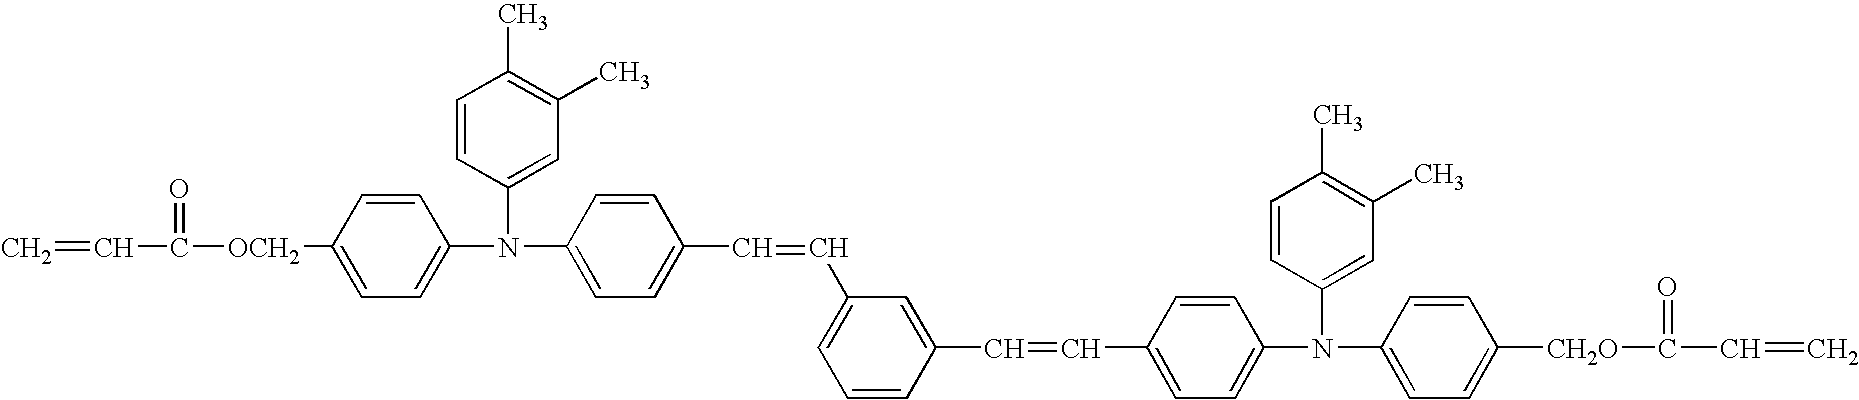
C=CC(=O)[OCH2]C1=CC=C(N(C2=CC(C)=C(C)C=C2)C2=CC=C(C=CC3=CC=CC(C=CC4=CC=C(N(C5=CC(C)=C(C)C=C5)C5=CC=C([CH2O]C(=O)C=C)C=C5)C=C4)=C3)C=C2)C=C1
